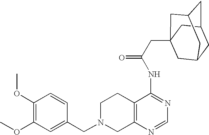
C1N(CC2=CC(OC)=C(OC)C=C2)CC2=C(C1)C(NC(=O)CC13CC4CC(CC(C1)C4)C3)=NC=N2
